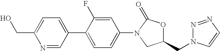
OCC1=CC=C(C2=CC=C(N3C(=O)OC(CN4N=NC=C4)C3)C=C2F)C=N1
